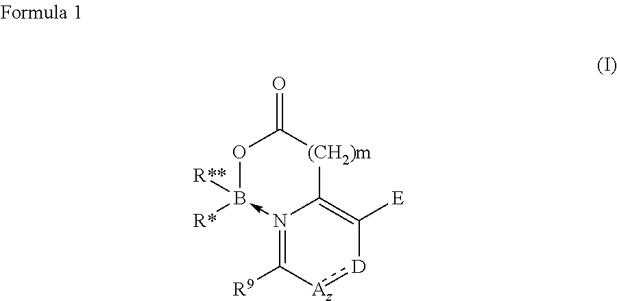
O1B([R**])([R*])-N2=C([R9])[Az]:[D]C([E])=C2[(CH2)m]C1=O
